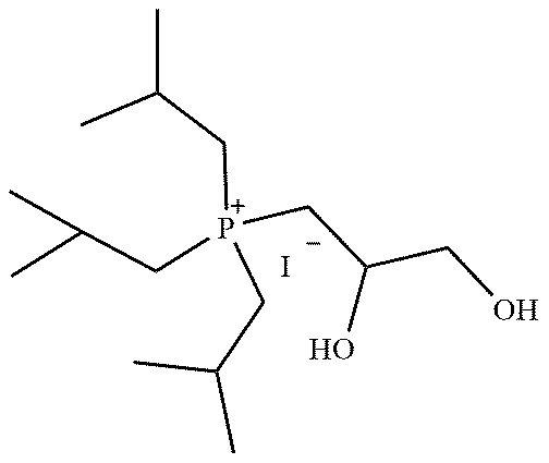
C([P+](CC(C)C)(CC(C)C)CC(O)CO)C(C)C.[I-]
